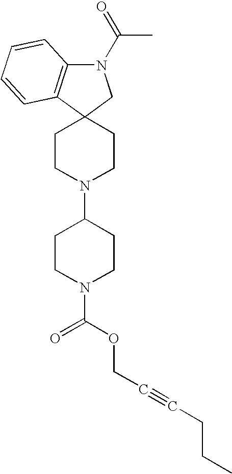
C1CN(C2CCN(C(OCC#CCCC)=O)CC2)CCC12CN(C(C)=O)C1=C2C=CC=C1
